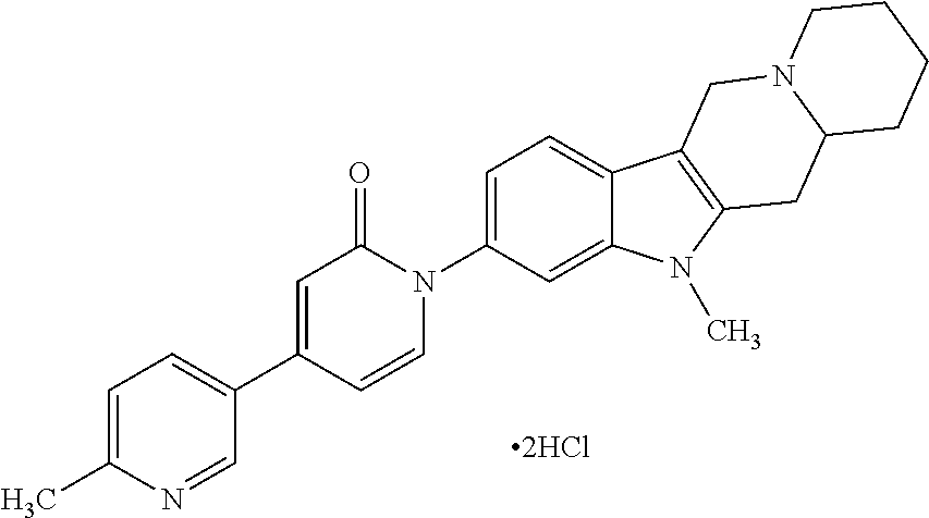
[2HCl].C1=CN(C2=CC=C3C(=C2)N(C)C2=C3CN3C(C2)CCCC3)C(=O)C=C1C1=CC=C(C)N=C1
